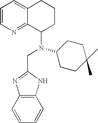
C1=CC=C2C(=N1)C(N(CC1=NC3=C(C=CC=C3)N1)C1CCC(C)(C)CC1)CCC2
